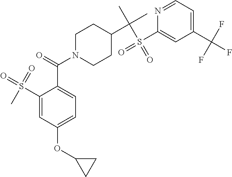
C1(S(=O)(=O)C)=CC(OC2CC2)=CC=C1C(N1CCC(C(C)(C)S(=O)(C2=CC(C(F)(F)F)=CC=N2)=O)CC1)=O
